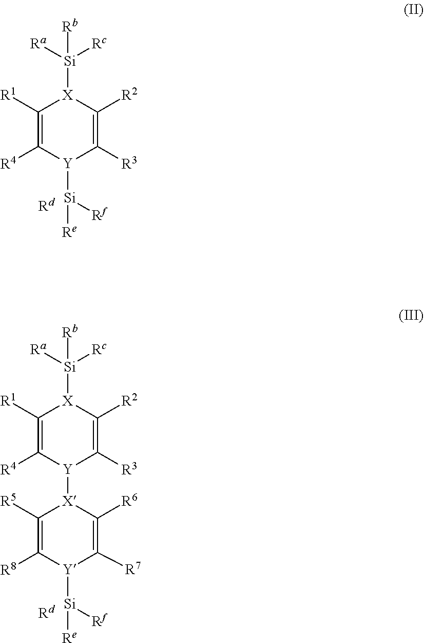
C1([R1])=C([R4])[Y]([Si]([Rf])[Re])C([R3])=C([R2])[X]1[Si]([Rc])([Ra])[Rb].[Rd].C1([R1])=C([R4])[Y]([X]2C([R5])=C([R8])[Y]([Si]([Rf])[Re])C([R7])=C2[R6])C([R3])=C([R2])[X]1[Si]([Rc])([Ra])[Rb].[Rd]
